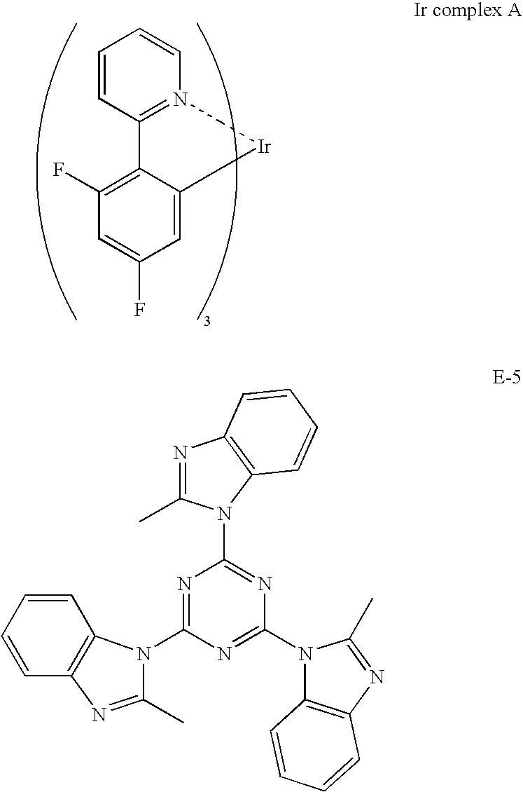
C1=CC2=N(C=C1)C[Ir]CC1=CC(F)=CC(F)=C21.C1(N2C(C)=NC3=C2C=CC=C3)=NC(N2C3=C(N=C2C)C=CC=C3)=NC(N2C3=C(C=CC=C3)N=C2C)=N1
